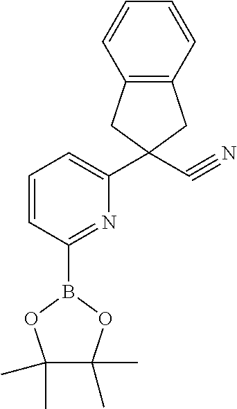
C12=C(C=CC=C1)CC(C1=CC=CC(B3OC(C)(C)C(C)(C)O3)=N1)(C#N)C2
